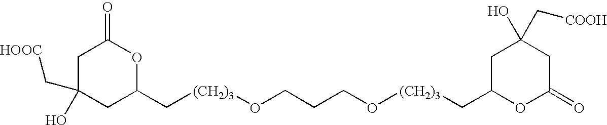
C1C(O)(C[HOOC])CC(C[(CH2)3]OCCCO[(CH2)3]CC2OC(=O)CC(O)(C[COOH])C2)OC1=O
